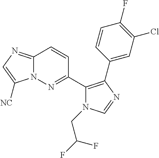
C12=NC=C([NC])N1N=C(C1=C(C3=CC(Cl)=C(F)C=C3)N=CN1CC(F)F)C=C2
